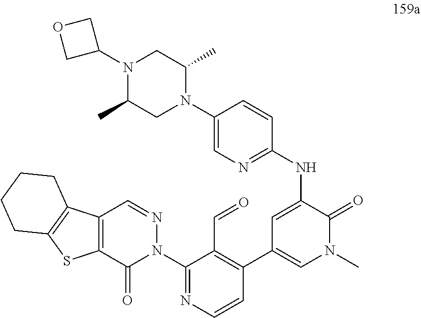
N(C1=CC(C2=C(C=O)C(N3N=CC4=C(C3=O)SC3=C4CCCC3)=NC=C2)=CN(C)C1=O)C1=NC=C(N2C(C)CN(C3COC3)C(C)C2)C=C1
